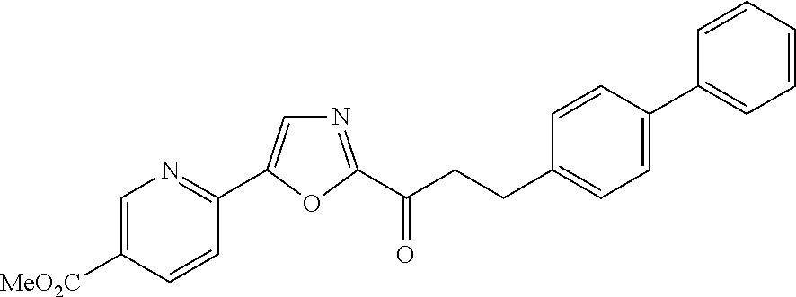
C1=C([MeO2C])C=CC(C2=CN=C(C(CCC3=CC=C(C4=CC=CC=C4)C=C3)=O)O2)=N1
